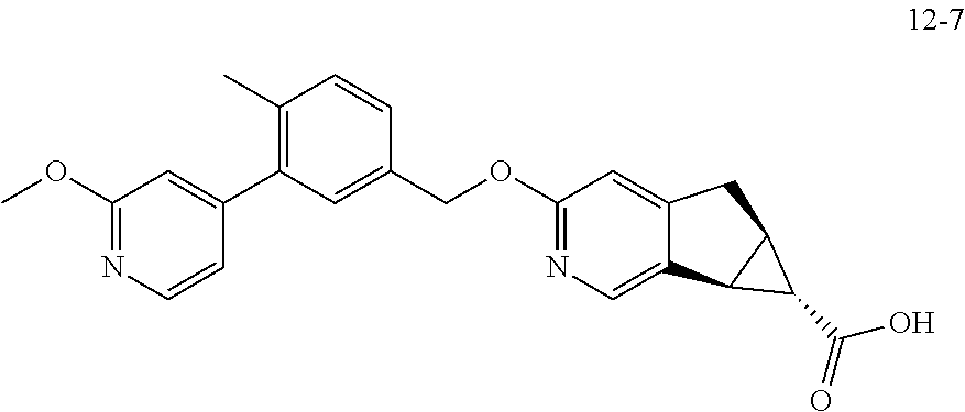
N1=C(OC)C=C(C2=C(C)C=CC(COC3=NC=C4C(=C3)CC3C4C3C(O)=O)=C2)C=C1
